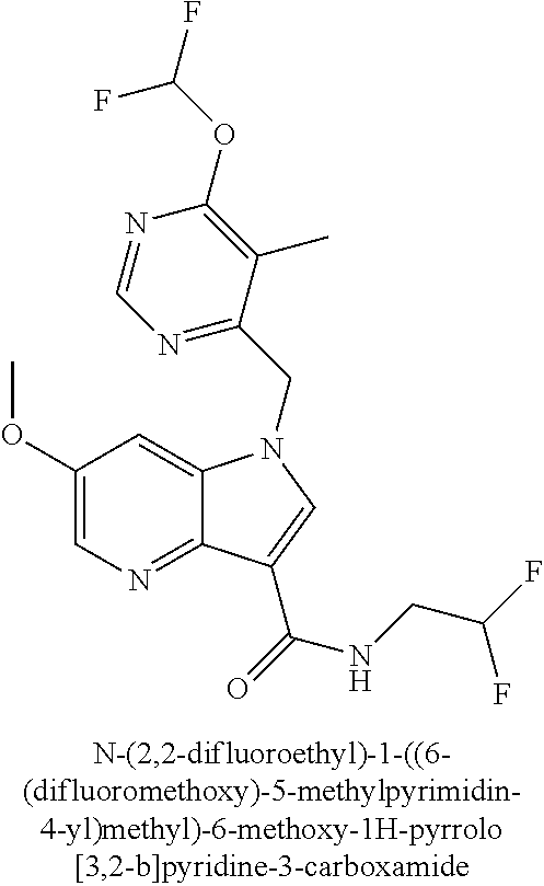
C1(OC)=CN=C2C(=C1)N(CC1=NC=NC(OC(F)F)=C1C)C=C2C(NCC(F)F)=O
